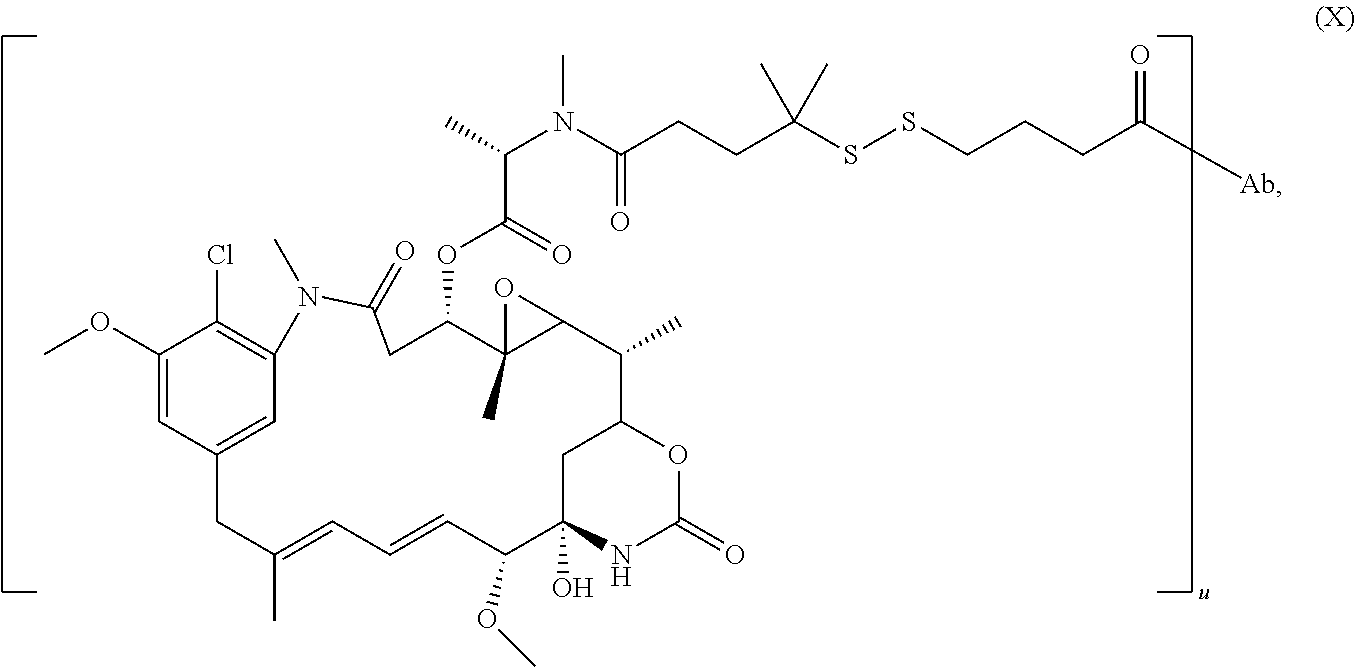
C1(OC)=CC2=CC(=C1Cl)N(C)C(=O)CC(OC(C(C)N(C(CCC(SSCCCC([Ab])=O)(C)C)=O)C)=O)C1(C)C(C(C)C3OC(=O)NC(O)(C(OC)C=CC=C(C)C2)C3)O1
